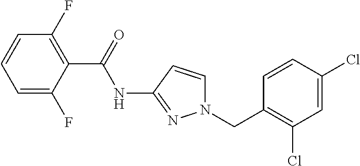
C1=C(F)C(C(=O)NC2=NN(CC3=C(Cl)C=C(Cl)C=C3)C=C2)=C(F)C=C1
